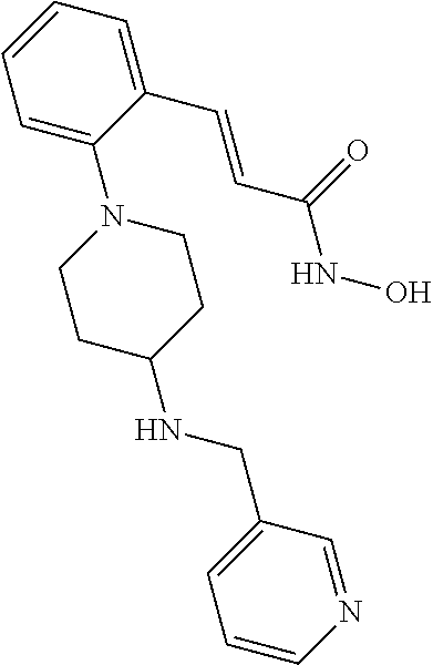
C1=C(N2CCC(NCC3=CC=CN=C3)CC2)C(C=CC(NO)=O)=CC=C1
